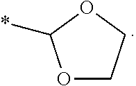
O1CCOC1*
